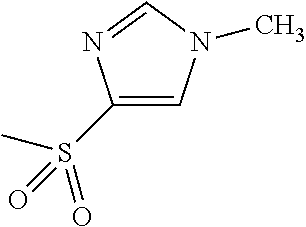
CS(C1=CN(C)C=N1)(=O)=O
